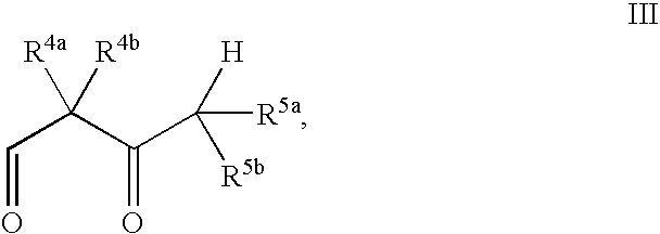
C(=O)C([R4a])(C(C([R5b])([R5a])[H])=O)[R4b]
